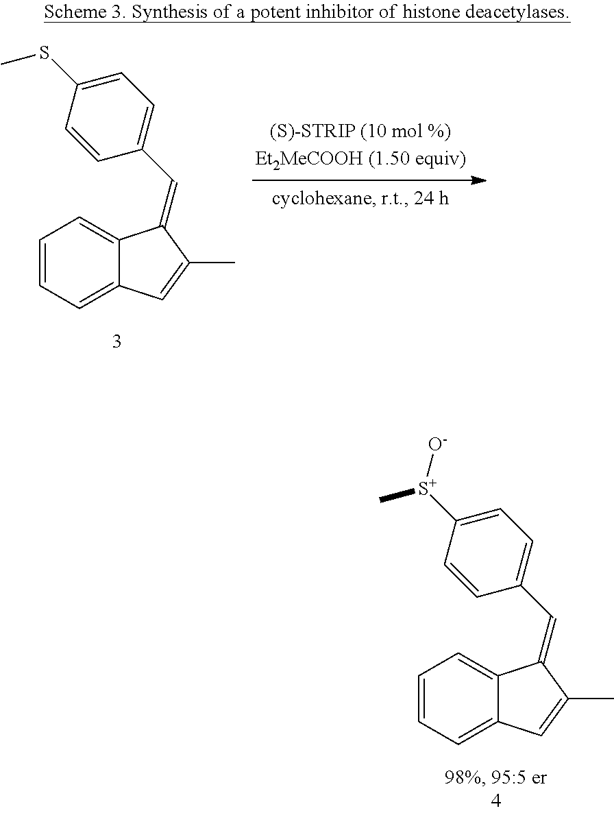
C1=CC=C2C(=C1)C(=CC1=CC=C(SC)C=C1)C(C)=C2.C1=CC=C2C(=C1)C(=CC1=CC=C([S+](C)[O-])C=C1)C(C)=C2
